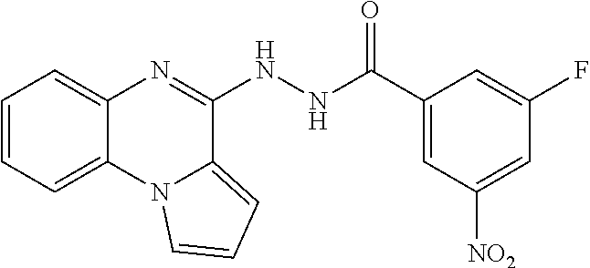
C1=CC=C2C(=C1)N=C(NNC(C1=CC([NO2])=CC(F)=C1)=O)C1=CC=CN21
